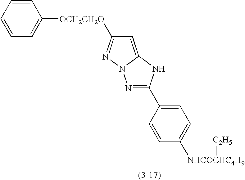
N1=C(C2=CC=C([NHCOCHC4H9][C2H5])C=C2)NC2=CC([OCH2CH2O]C3=CC=CC=C3)=NN12
